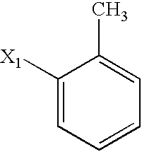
C1([X1])=CC=CC=C1C
